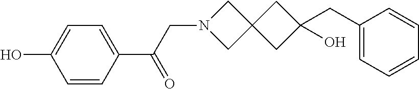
OC1=CC=C(C(=O)CN2CC3(C2)CC(CC2=CC=CC=C2)(O)C3)C=C1
